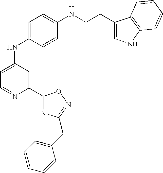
C1=C(NC2=CC=NC(C3=NC(CC4=CC=CC=C4)=NO3)=C2)C=CC(NCCC2=CNC3=C2C=CC=C3)=C1
